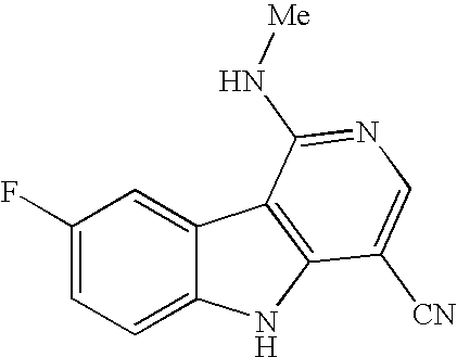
C1(F)=CC=C2C(=C1)C1=C(N2)C([CN])=CN=C1N[Me]
